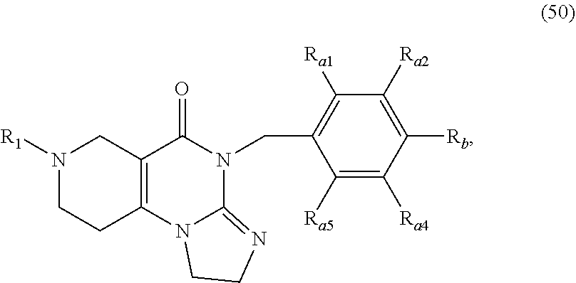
O=C1N(CC2=C([Ra1])C([Ra2])=C([Rb])C([Ra4])=C2[Ra5])C2=NCCN2C2=C1CN([R1])CC2
